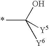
CC(O)([Y6])[Y5]
